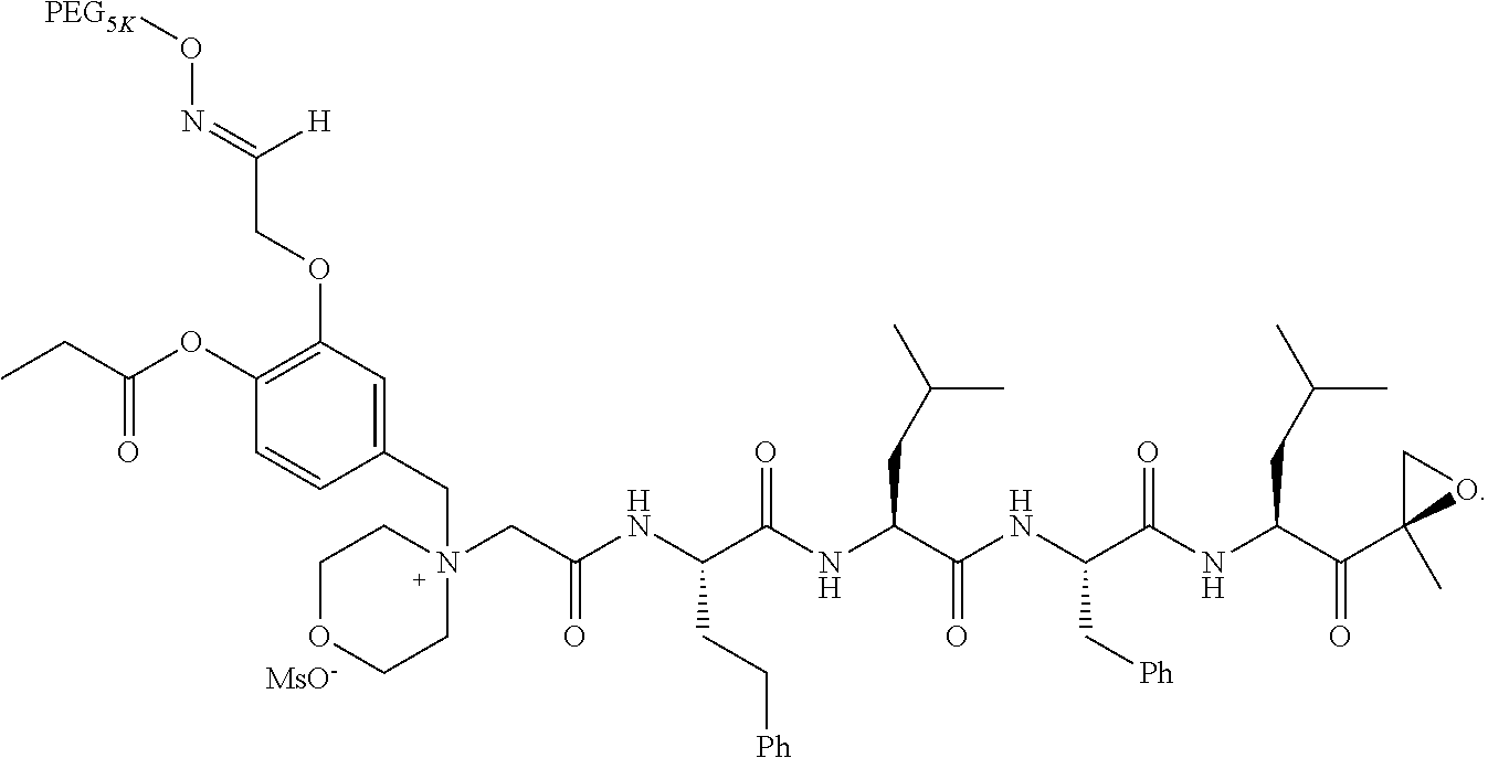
[MsO-].C1OCCN(CC(NC(C(NC(C(NC(C(NC(C(C2(C)OC2)=O)CC(C)C)=O)C[Ph])=O)CC(C)C)=O)CC[Ph])=O)(CC2=CC(OCC(=NO[PEG5K])[H])=C(OC(CC)=O)C=C2)C1
